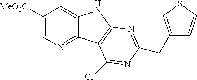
C1([MeO2C])=CN=C2C(=C1)NC1=C2C(Cl)=NC(CC2=CSC=C2)=N1
